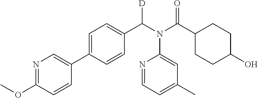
N1=C(OC)C=CC(C2=CC=C(C(N(C(C3CCC(O)CC3)=O)C3=CC(C)=CC=N3)[D])C=C2)=C1
